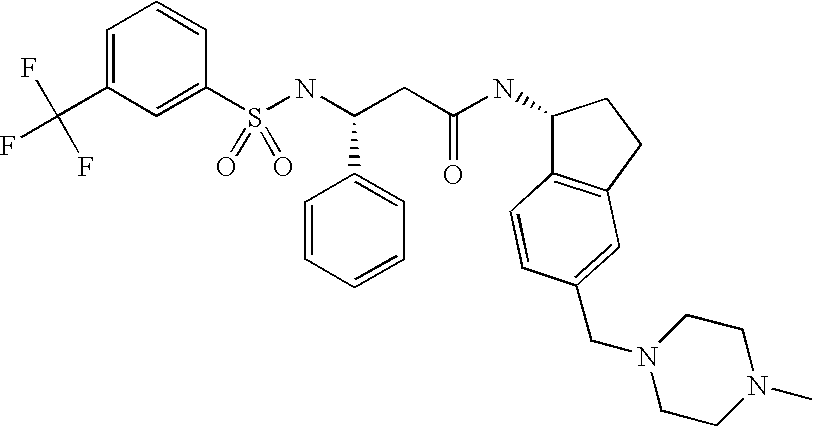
C1=C(C(F)(F)F)C=C(S(NC(CC(NC2C3=C(CC2)C=C(CN2CCN(C)CC2)C=C3)=O)C2=CC=CC=C2)(=O)=O)C=C1
